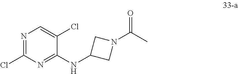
N1=C(Cl)N=C(NC2CN(C(C)=O)C2)C(Cl)=C1
